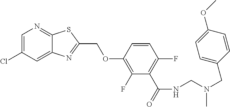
C1=C(Cl)C=C2C(=N1)SC(COC1=C(F)C(C(=O)NCN(CC3=CC=C(OC)C=C3)C)=C(F)C=C1)=N2
